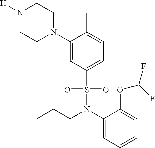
N1([H])CCN(C2=CC(S(N(C3=CC=CC=C3OC(F)F)CCC)(=O)=O)=CC=C2C)CC1
